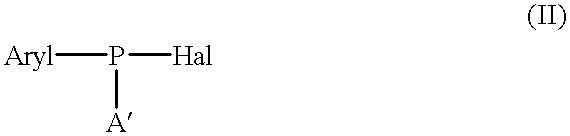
[Aryl]P([Hal])[A]
